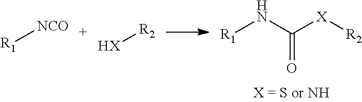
[R1]NC([X][R2])=O.[R1][NCO].[HX][R2]
